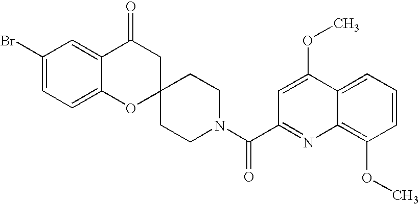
C12=CC=C(Br)C=C1C(=O)CC1(O2)CCN(C(C2=NC3=C(OC)C=CC=C3C(OC)=C2)=O)CC1
